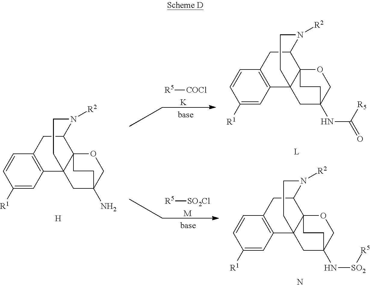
C1([R1])=CC2=C(C=C1)CC1C34C2(CC(N)(CO3)CC4)CCN1[R2].[H].[R5][COCl].[K].[R5][SO2Cl].[M].C1([R1])=CC2=C(C=C1)CC1C34C2(CC(NC([R5])=O)(CO3)CC4)CCN1[R2].[L].C1([R1])=CC2=C(C=C1)CC1C34C2(CC(N[SO2][R5])(CO3)CC4)CCN1[R2].N
